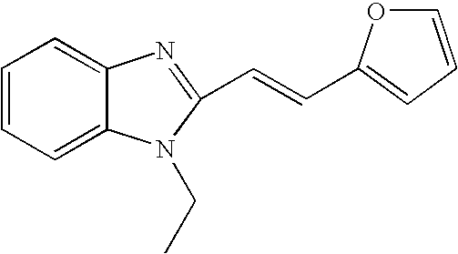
C1=CC=C2C(=C1)N=C(C=CC1=CC=CO1)N2CC
